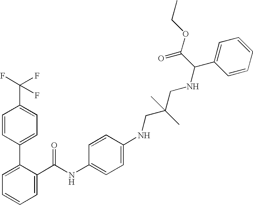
C1=C(C(NC2=CC=C(NCC(CNC(C3=CC=CC=C3)C(OCC)=O)(C)C)C=C2)=O)C(C2=CC=C(C(F)(F)F)C=C2)=CC=C1
